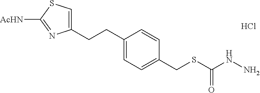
C1(CCC2=CC=C(CSC(NN)=O)C=C2)=CSC([AcHN])=N1.Cl
